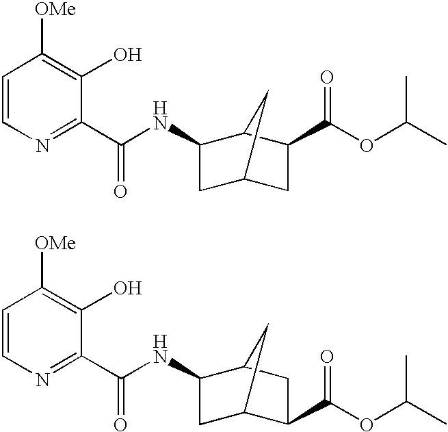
C(C1=NC=CC([OMe])=C1O)(=O)NC1CC2C(C(OC(C)C)=O)CC1C2.C(C1=NC=CC([OMe])=C1O)(=O)NC1CC2CC(C(OC(C)C)=O)C1C2
